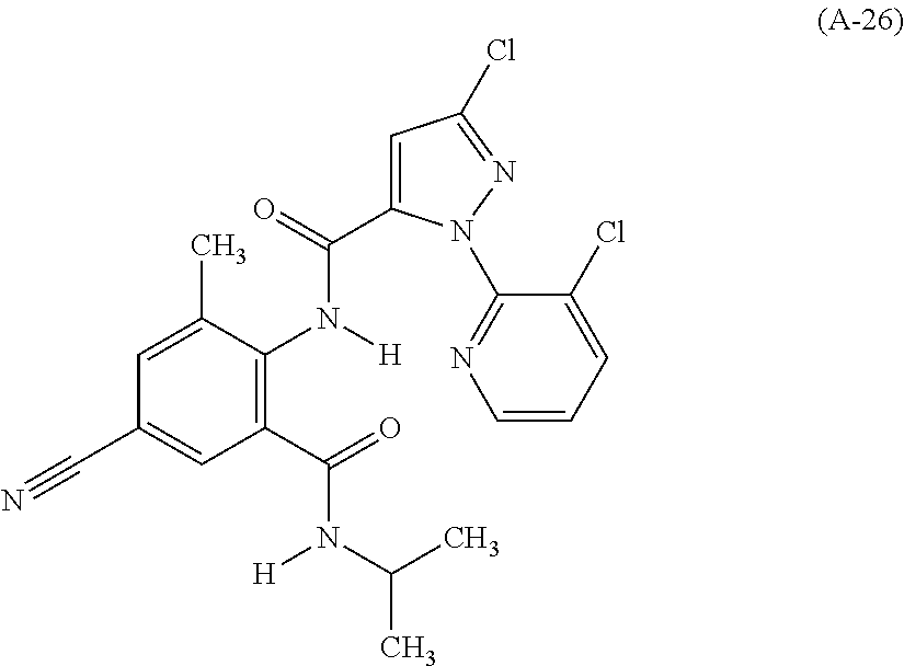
C1(C(=O)N(C(C)C)[H])=C(N([H])C(=O)C2=CC(Cl)=NN2C2=NC=CC=C2Cl)C(C)=CC(C#N)=C1
